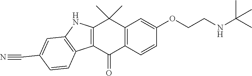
C12=C(C=CC(OCCNC(C)(C)C)=C1)C(=O)C1=C(C2(C)C)NC2=C1C=CC(C#N)=C2
